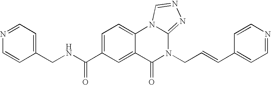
C1(CNC(C2=CC=C3C(=C2)C(=O)N(CC=CC2=CC=NC=C2)C2=NN=CN32)=O)=CC=NC=C1
